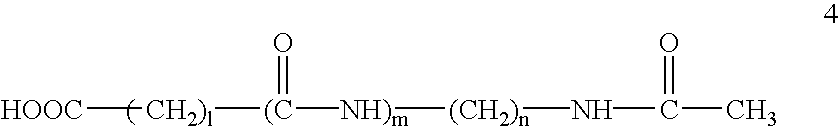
[HOOC][CH2)l][(C]([NH)m][(CH2)n]NC(=O)C)=O
